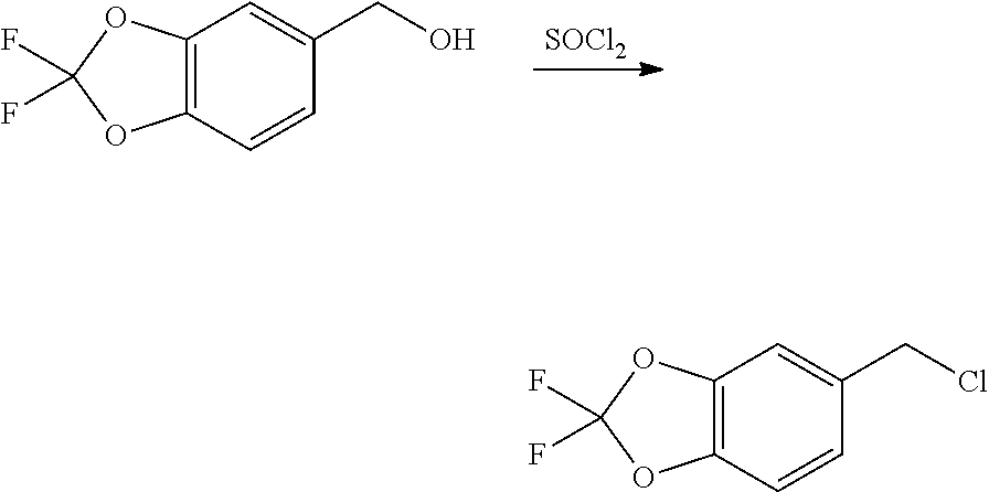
C12=C(C=CC(CO)=C1)OC(F)(F)O2.[SOCl2].C12=C(C=CC(CCl)=C1)OC(F)(F)O2
